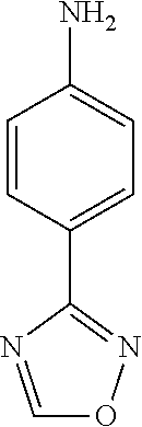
C1=CC(C2=NOC=N2)=CC=C1N
